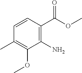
C1=CC(C)=C(OC)C(N)=C1C(OC)=O
